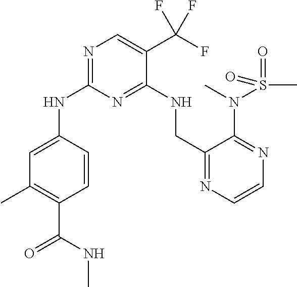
N1=C(NC2=CC(C)=C(C(NC)=O)C=C2)N=C(NCC2=NC=CN=C2N(C)S(=O)(C)=O)C(C(F)(F)F)=C1
